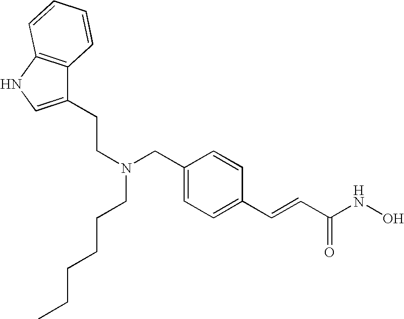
C1(CCN(CCCCCC)CC2=CC=C(C=CC(NO)=O)C=C2)=CNC2=C1C=CC=C2
